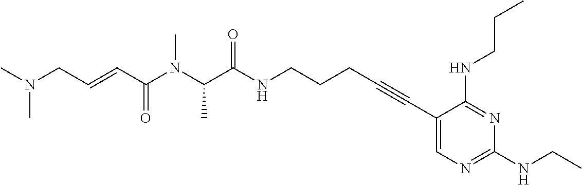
C(C(NCCCC#CC1=CN=C(NCC)N=C1NCCC)=O)(N(C(C=CCN(C)C)=O)C)C
